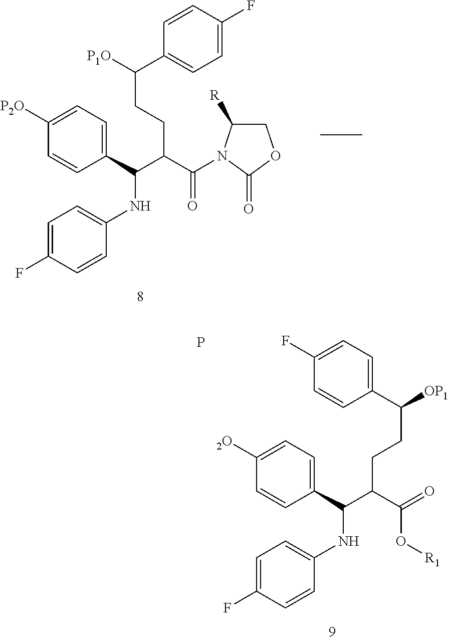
C1(C(C(C(=O)N2C([R])COC2=O)CCC([P1O])C2=CC=C(F)C=C2)NC2=CC=C(F)C=C2)=CC=C([P2O])C=C1.C1(C(C(C(O[R1])=O)CCC([OP1])C2=CC=C(F)C=C2)NC2=CC=C(F)C=C2)=CC=C([2O])C=C1.P
